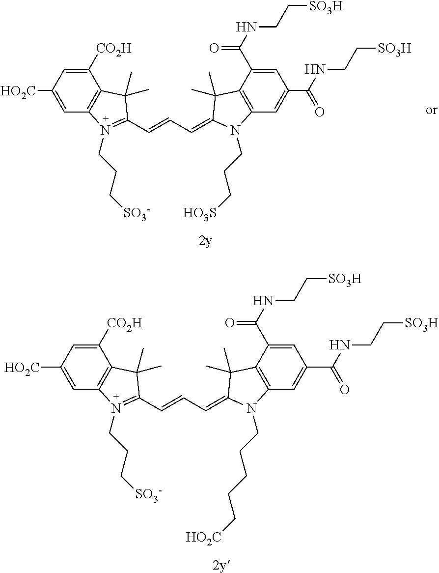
C1=C([HO2C])C=C([CO2H])C2=C1N(CCC[SO3-])=C(C=CC=C1C(C)(C)C3=C(C=C(C(NCC[SO3H])=O)C=C3C(NCC[SO3H])=O)N1CCCCC[HO2C])C2(C)C.C1=C([HO2C])C=C([CO2H])C2=C1N(CCC[SO3-])=C(C=CC=C1C(C)(C)C3=C(C=C(C(NCC[SO3H])=O)C=C3C(NCC[SO3H])=O)N1CCC[HO3S])C2(C)C
